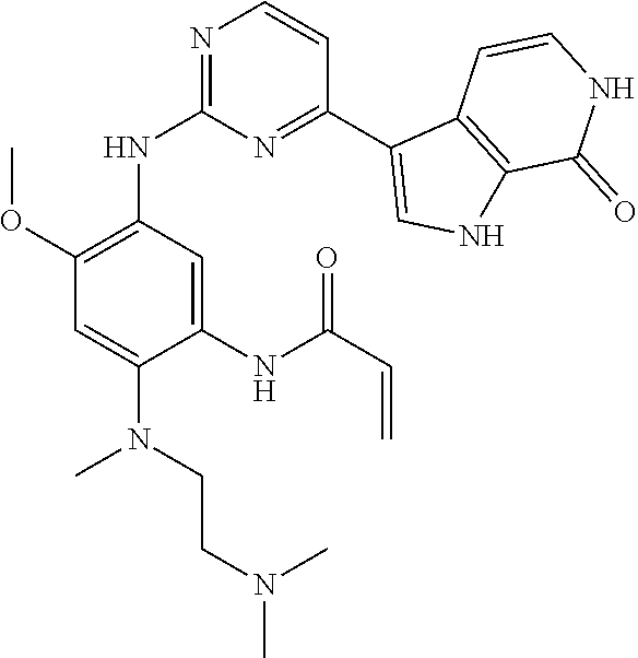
C1=C(N(CCN(C)C)C)C(NC(C=C)=O)=CC(NC2=NC=CC(C3=CNC4=C3C=CNC4=O)=N2)=C1OC
